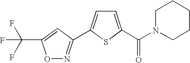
O1N=C(C2=CC=C(C(N3CCCCC3)=O)S2)C=C1C(F)(F)F
